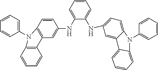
C1=CC=C(NC2=CC3=C(C=C2)N(C2=CC=CC=C2)C2=C3C=CC=C2)C(NC2=CC=C3C(=C2)C2=CC=CC=C2N3C2=CC=CC=C2)=C1
